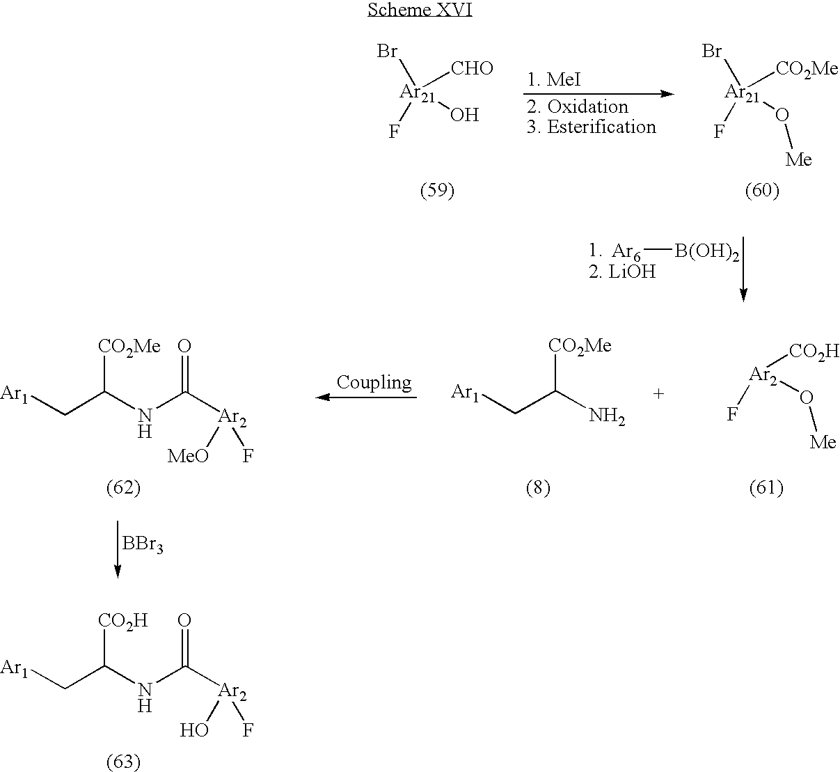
[Ar1]CC(NC([Ar2](O)F)=O)[CO2H].[Ar1]CC(N)[CO2Me].[Ar1]CC(NC([Ar2]([MeO])F)=O)[CO2Me].[Ar2](F)([CO2H])O[Me].[BBr3].[Ar21](F)([CO2Me])(Br)O[Me].[Ar6][B(OH)2].[2. LiOH].[Ar21](F)([CHO])(Br)O
